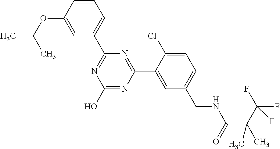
C1(C2=NC(O)=NC(C3=CC(CNC(=O)C(C(F)(F)F)(C)C)=CC=C3Cl)=N2)=CC=CC(OC(C)C)=C1
